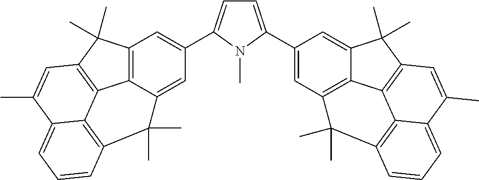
C12=C3C(=CC(C4=CC=C(C5=CC6=C7C(=C5)C(C)(C)C5=C7C7=C(C=CC=C7C(C)=C5)C6(C)C)N4C)=C1)C(C)(C)C1=C4C3=C(C2(C)C)C=C(C)C4=CC=C1
